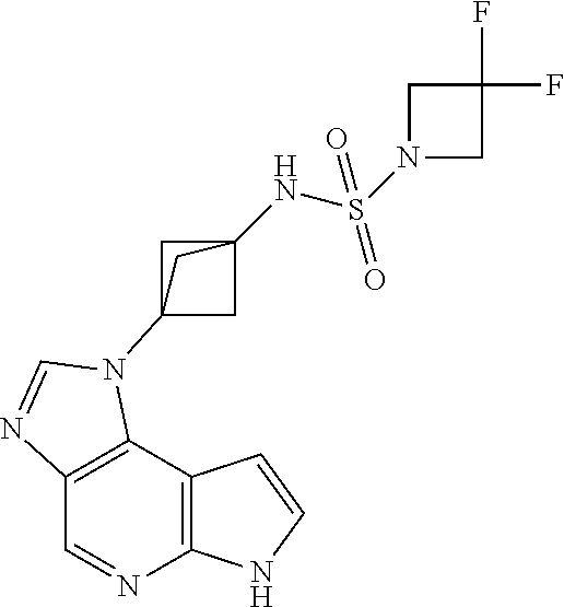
C1=NC2=C(C3=C1N=CN3C13CC(NS(N4CC(F)(F)C4)(=O)=O)(C1)C3)C=CN2
